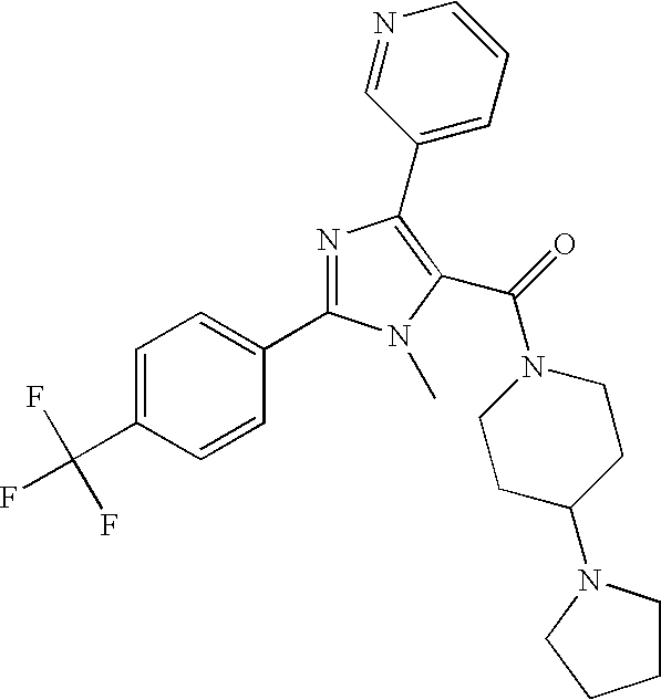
C1=C(C(F)(F)F)C=CC(C2=NC(C3=CC=CN=C3)=C(C(=O)N3CCC(N4CCCC4)CC3)N2C)=C1
